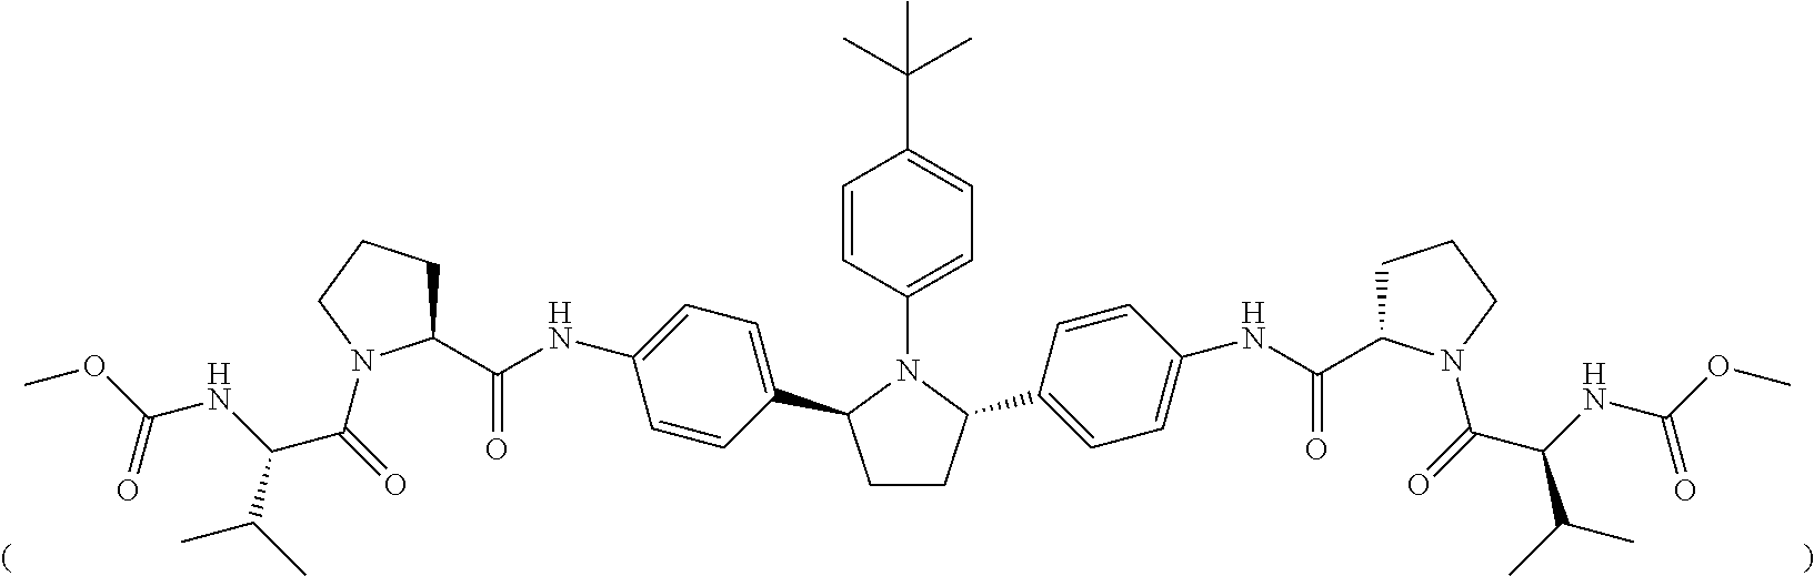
COC(NC(C(=O)N1C(C(=O)NC2=CC=C(C3CCC(C4=CC=C(NC(=O)C5CCCN5C(C(NC(OC)=O)C(C)C)=O)C=C4)N3C3=CC=C(C(C)(C)C)C=C3)C=C2)CCC1)C(C)C)=O
